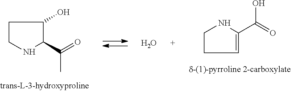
C1CNC(C(=O)C)C1O.C1CC=C(C(=O)O)N1.O
